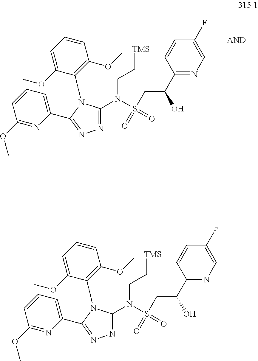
C1(C(O)CS(N(CC[TMS])C2=NN=C(C3=CC=CC(OC)=N3)N2C2=C(OC)C=CC=C2OC)(=O)=O)=NC=C(F)C=C1.C1(C(O)CS(N(CC[TMS])C2=NN=C(C3=CC=CC(OC)=N3)N2C2=C(OC)C=CC=C2OC)(=O)=O)=NC=C(F)C=C1
